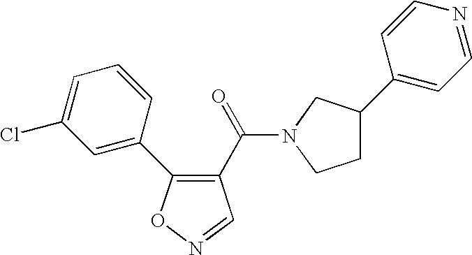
C1(C(=O)N2CC(C3=CC=NC=C3)CC2)=C(C2=CC(Cl)=CC=C2)ON=C1
